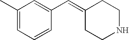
C1(C)=CC=CC(C=C2CCNCC2)=C1
